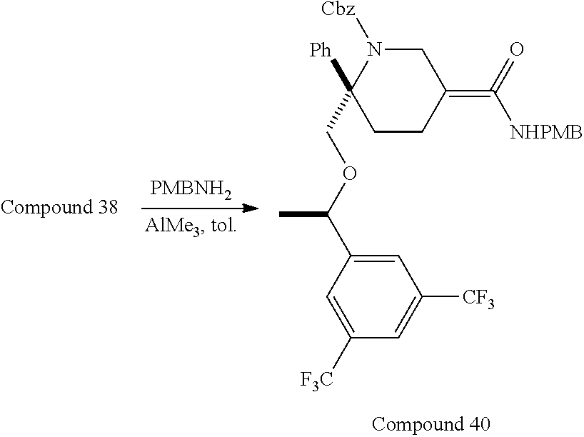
C1=C([F3C])C=C([CF3])C=C1C(OCC1([Ph])CCC(=C(=O)[NHPMB])CN1[Cbz])C.[PMBNH2]
